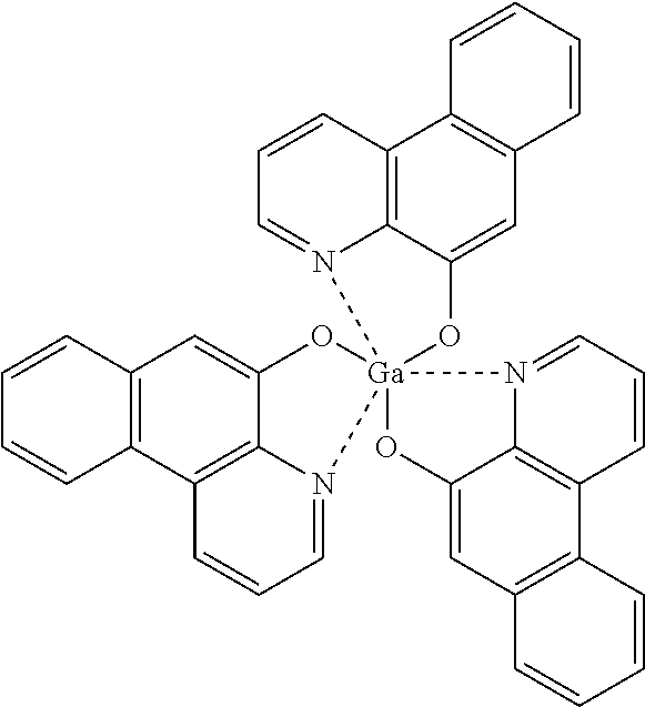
C12=C(C3=C4C(=C1)O[Ga]15(N4=CC=C3)(N3=CC=CC4=C3C(=CC3=C4C=CC=C3)O1)N1=CC=CC3=C1C(=CC1=C3C=CC=C1)O5)C=CC=C2
